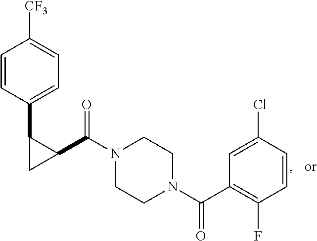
C1=CC(C2CC2C(N2CCN(C(C3=C(F)C=CC(Cl)=C3)=O)CC2)=O)=CC=C1[CF3]
